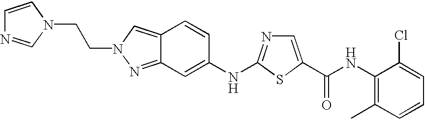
N1=C(NC2=CC3=NN(CCN4C=CN=C4)C=C3C=C2)SC(C(NC2=C(C)C=CC=C2Cl)=O)=C1
